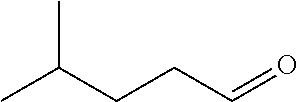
CC(CCC=O)C
